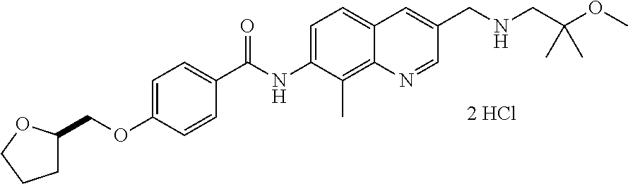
C1C(COC2=CC=C(C(NC3=CC=C4C(=C3C)N=CC(CNCC(OC)(C)C)=C4)=O)C=C2)OCC1
